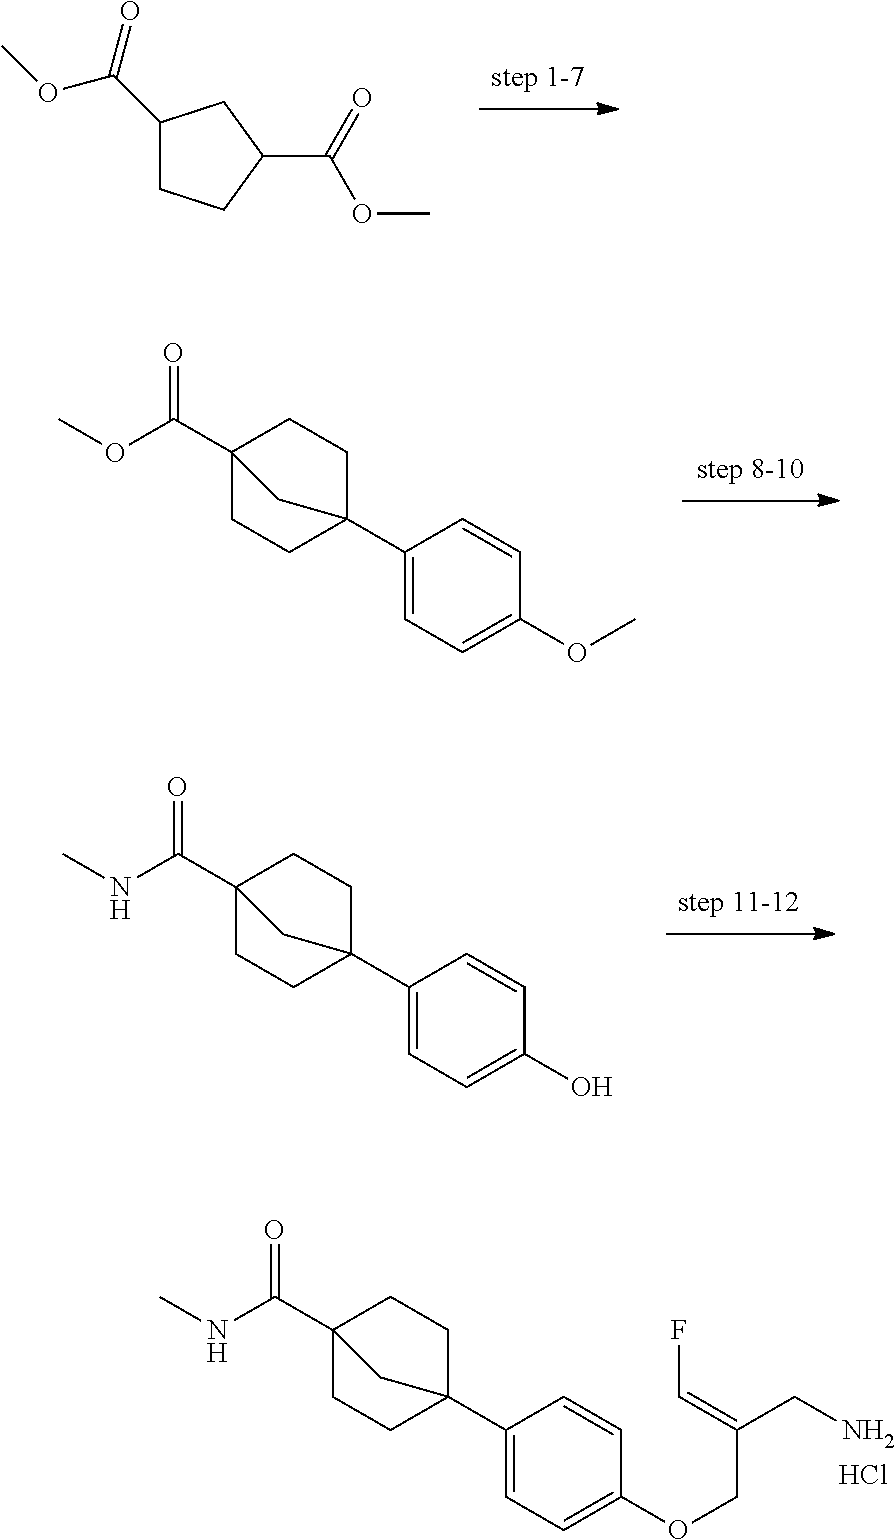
C1(C(=O)OC)CCC(C(=O)OC)C1.C(=O)(OC)C12CCC(C3=CC=C(OC)C=C3)(CC1)C2.C(=O)(NC)C12CCC(C3=CC=C(O)C=C3)(CC1)C2.C(=O)(NC)C12CCC(C3=CC=C(OCC(=CF)CN)C=C3)(CC1)C2.Cl
